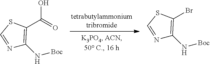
N1=CSC(Br)=C1N[Boc].N1=CSC(C(=O)O)=C1N[Boc]
